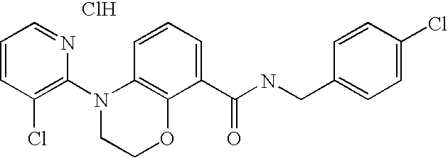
Cl.C1=CC(Cl)=C(N2CCOC3=C2C=CC=C3C(NCC2=CC=C(Cl)C=C2)=O)N=C1
